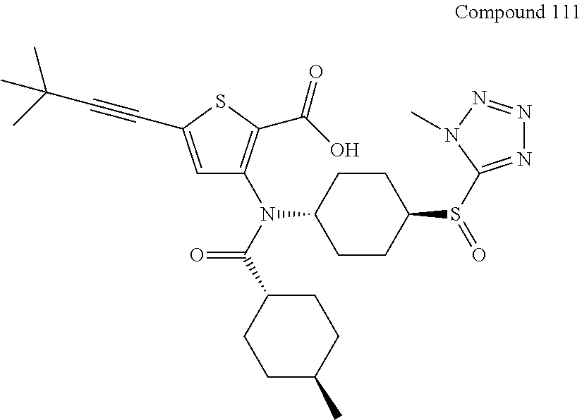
C1CC(N(C(=O)C2CCC(C)CC2)C2=C(C(=O)O)SC(C#CC(C)(C)C)=C2)CCC1S(C1=NN=NN1C)=O
